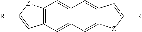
C12=C(C=C3C(=C1)C=C1C(=C3)[Z]C([R])=C1)C=C([R])[Z]2
